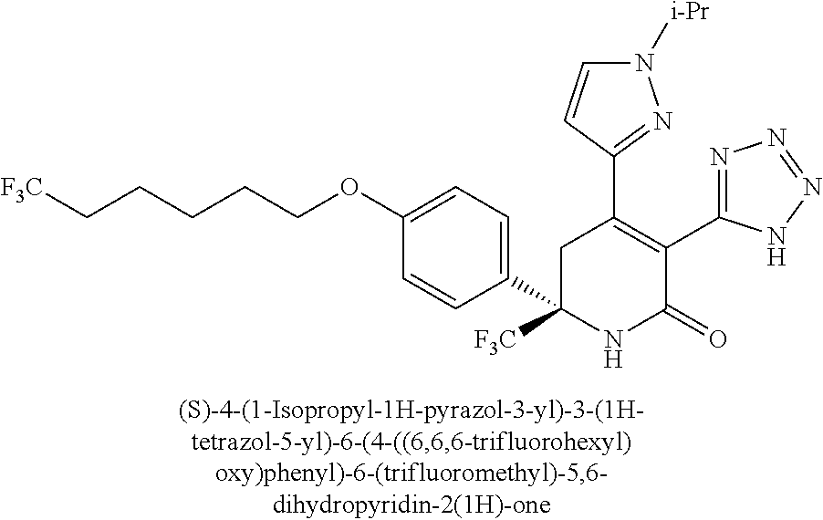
C1(C2=C(C3=NN=NN3)C(=O)NC(C3=CC=C(OCCCCC[F3C])C=C3)([F3C])C2)=NN([i-Pr])C=C1
